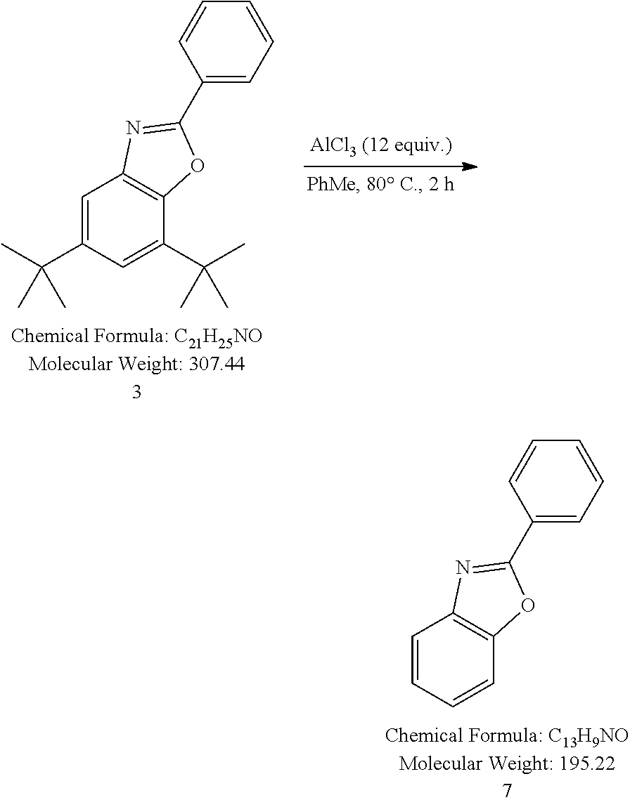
C1=C(C(C)(C)C)C=C(C(C)(C)C)C2=C1N=C(C1=CC=CC=C1)O2.C1=CC=CC2=C1N=C(C1=CC=CC=C1)O2
